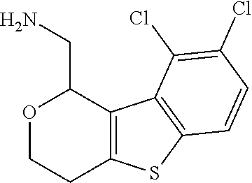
C12=C(C3=C(S1)C=CC(Cl)=C3Cl)C(CN)OCC2
